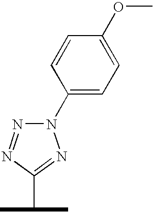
C1=CC(OC)=CC=C1N1N=NC(C(C)C)=N1
